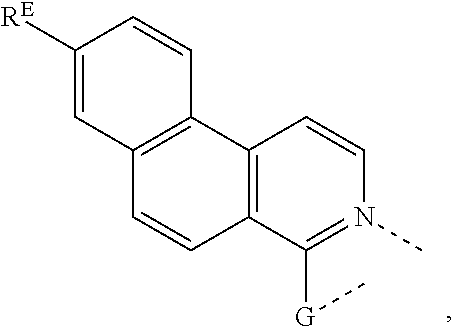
C12=C(C([G]C)=N(C)C=C1)C=CC1=C2C=CC([RE])=C1
